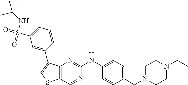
C1=C(NC2=NC3=C(C=N2)SC=C3C2=CC(S(=O)(=O)NC(C)(C)C)=CC=C2)C=CC(CN2CCN(CC)CC2)=C1
